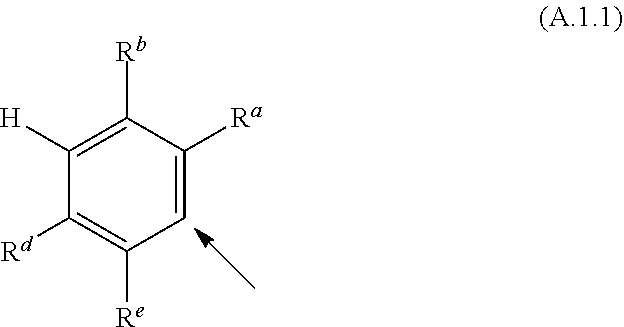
C1([H])=C([Rb])C([Ra])=CC([Re])=C1[Rd]
